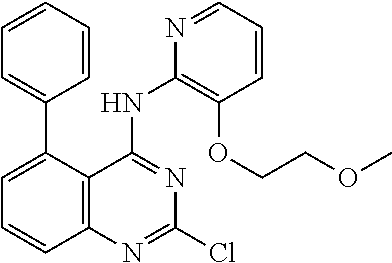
C1=CC=CC=C1C1=CC=CC2=C1C(NC1=C(OCCOC)C=CC=N1)=NC(Cl)=N2
